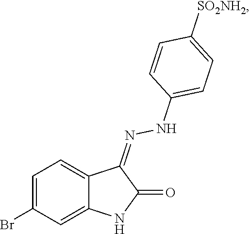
C1=C(Br)C=C2C(=C1)C(=NNC1=CC=C([SO2NH2])C=C1)C(=O)N2
